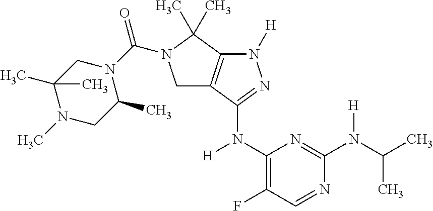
C1(N([H])C2=NN([H])C3=C2CN(C(N2CC(C)(C)N(C)CC2C)=O)C3(C)C)=C(F)C=NC(N(C(C)C)[H])=N1
